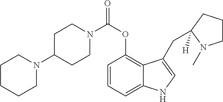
N1(C(OC2=C3C(=CC=C2)NC=C3CC2([H])CCCN2C)=O)CCC(N2CCCCC2)CC1
